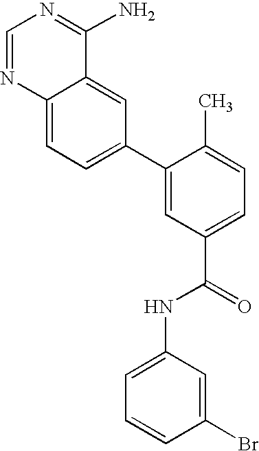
C1=NC2=CC=C(C3=CC(C(=O)NC4=CC=CC(Br)=C4)=CC=C3C)C=C2C(N)=N1
